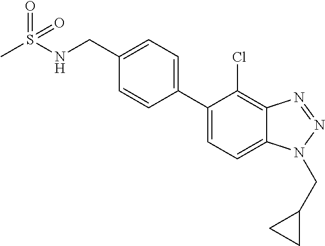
C1=C(C2=CC=C(CNS(C)(=O)=O)C=C2)C(Cl)=C2C(=C1)N(CC1CC1)N=N2
